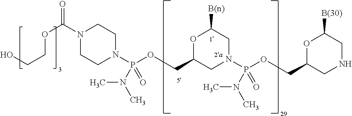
O1C(COP(N2CC([B(n)])OC(COP(=O)(N(C)C)N3CCN(C(=O)OCCO)CC3)C2)(=O)N(C)C)CNCC1[B(30)]
